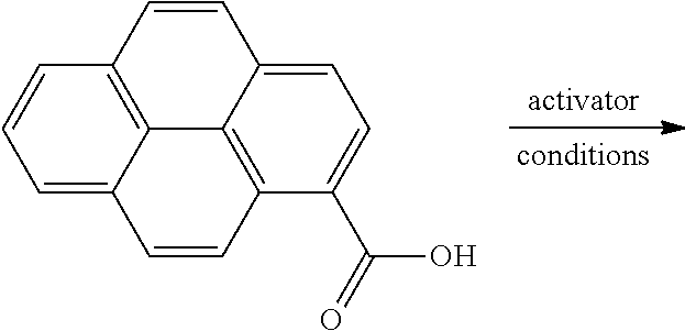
C1=CC=C2C3=C1C=CC1=CC=C(C(=O)O)C(=C31)C=C2
